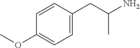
C1=C(CC(C)N)C=CC(OC)=C1
